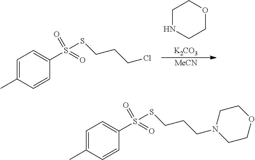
C1NCCOC1.[K2CO3].[MeCN].C1=C(C)C=CC(S(=O)(SCCCCl)=O)=C1.C1=C(C)C=CC(S(=O)(SCCCN2CCOCC2)=O)=C1
